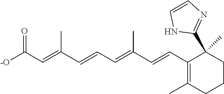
[-O]C(C=C(C=CC=C(C=CC1=C(C)CCCC1(C1=NC=CN1)C)C)C)=O
